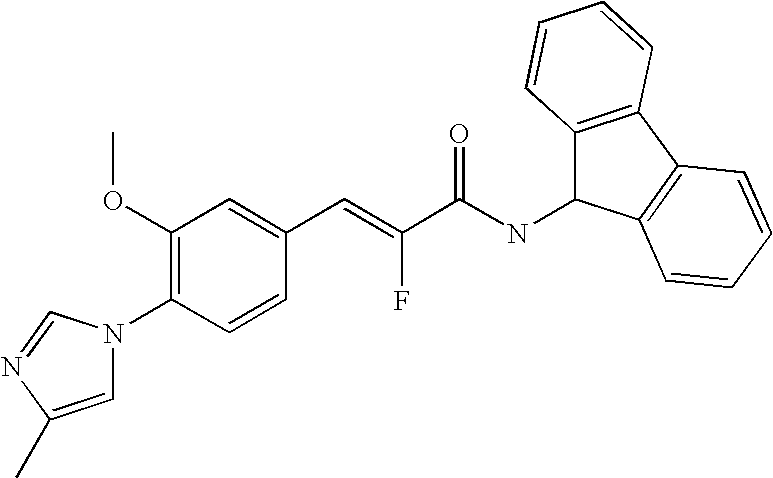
C1(OC)=C(N2C=C(C)N=C2)C=CC(C=C(C(NC2C3=C(C4=C2C=CC=C4)C=CC=C3)=O)F)=C1
